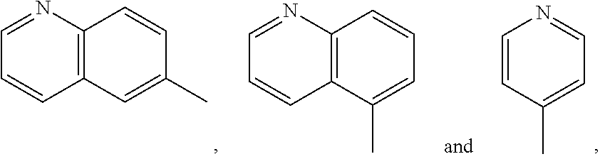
C1=CC(C)=CC=N1.C1=NC2=C(C=C1)C=C(C)C=C2.C1=NC2=C(C=C1)C(C)=CC=C2
